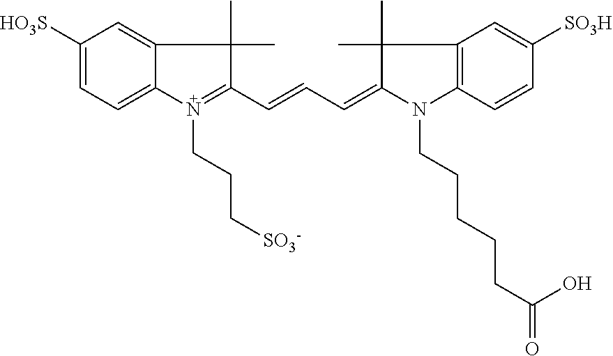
C1([HO3S])=CC=C2C(=C1)C(C)(C)C(C=CC=C1C(C)(C)C3=C(C=CC([SO3H])=C3)N1CCCCCC(=O)O)=N2CCC[SO3-]
